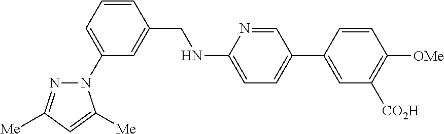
C1=CC(CNC2=CC=C(C3=CC([CO2H])=C([OMe])C=C3)C=N2)=CC(N2N=C([Me])C=C2[Me])=C1
